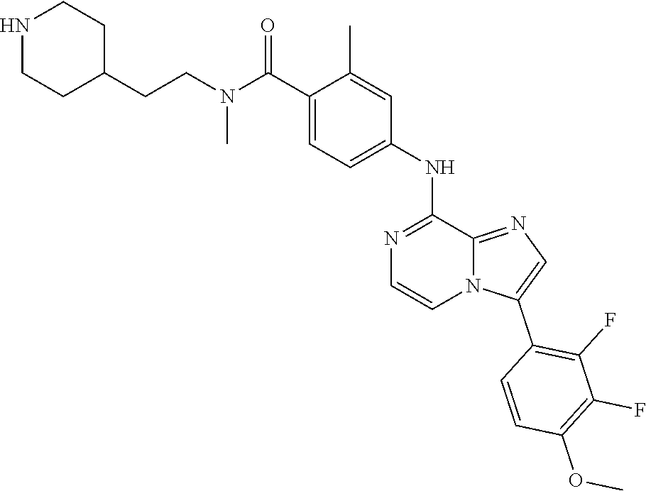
C1=C(C(N(CCC2CCNCC2)C)=O)C(C)=CC(NC2=NC=CN3C2=NC=C3C2=C(F)C(F)=C(OC)C=C2)=C1
